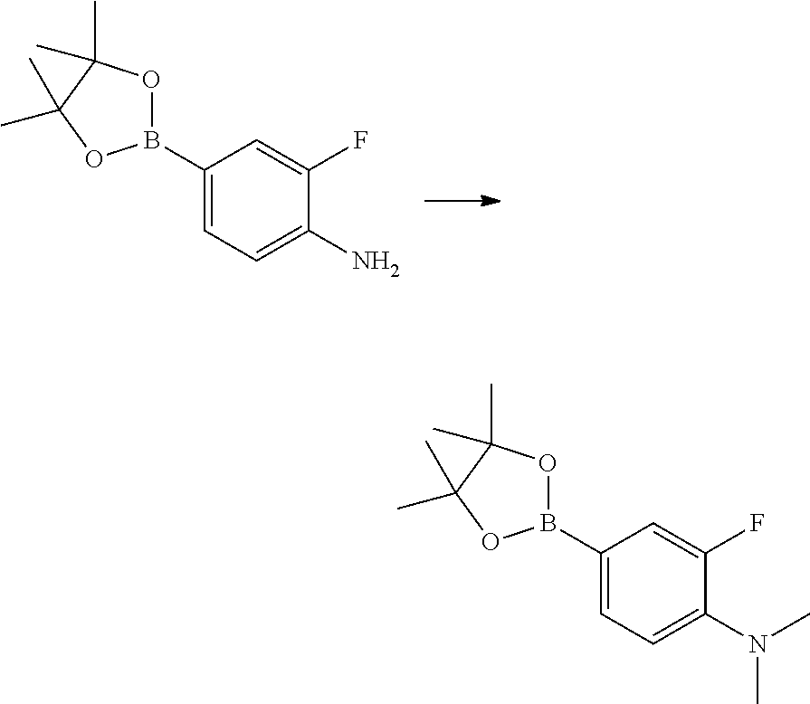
C1(B2OC(C)(C)C(C)(C)O2)=CC=C(N(C)C)C(F)=C1.C1(B2OC(C)(C)C(C)(C)O2)=CC=C(N)C(F)=C1
